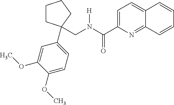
C1CC(C2=CC=C(OC)C(OC)=C2)(CN([H])C(=O)C2=CC=C3C(=N2)C=CC=C3)CC1
